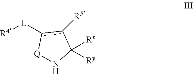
[R4][L]c1c([R5])C([Rx])([Ry])N[Q]1
